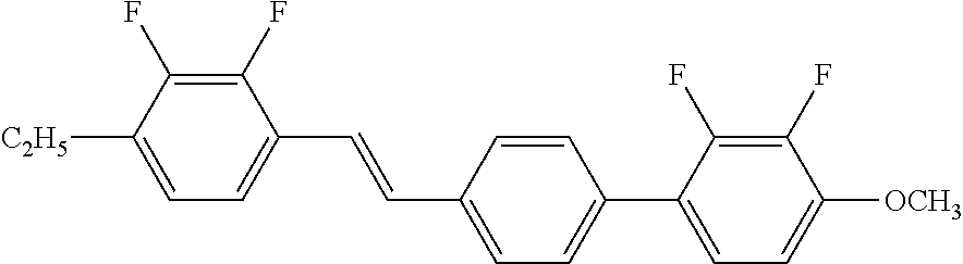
C1(F)=C(F)C([C2H5])=CC=C1C=CC1=CC=C(C2=CC=C([OCH3])C(F)=C2F)C=C1
